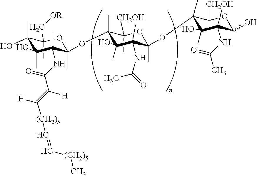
C1(C)(C[OR])C(C)(O)C(O)(C)C(C)(NC(C(=C([(CH2)5]C=C[(CH2)5]C)[H])[H])=O)C(C)(OC2(C)C(C)([CH2OH])OC(C)(OC3(C)C(C)(O)C(C)(NC(C)=O)C(O)OC3[CH2OH])C(C)(NC(=O)C)C2(O)C)O1
